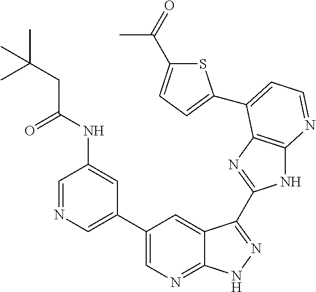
C1=NC=C(C2=CN=C3C(=C2)C(C2=NC4=C(N2)N=CC=C4C2=CC=C(C(=O)C)S2)=NN3)C=C1NC(CC(C)(C)C)=O
